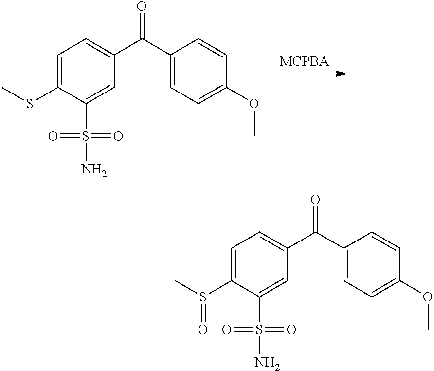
C1=C(SC)C(S(N)(=O)=O)=CC(C(C2=CC=C(OC)C=C2)=O)=C1.C1=C(S(C)=O)C(S(N)(=O)=O)=CC(C(C2=CC=C(OC)C=C2)=O)=C1
